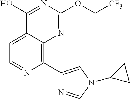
C1=C2C(=C(C3=CN(C4CC4)C=N3)N=C1)N=C(OC[CF3])N=C2O
